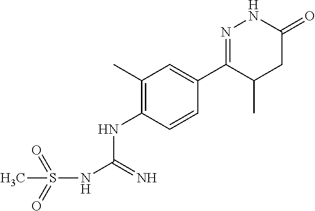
C1(C)=C(NC(NS(=O)(=O)C)=N)C=CC(C2=NNC(=O)CC2C)=C1
